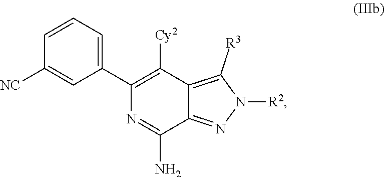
C1(C2=CC=CC([NC])=C2)=C([Cy2])C2=C([R3])N([R2])N=C2C(N)=N1
